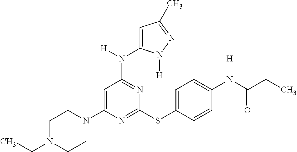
N1=C(SC2=CC=C(N(C(CC)=O)[H])C=C2)N=C(N(C2=CC(C)=NN2[H])[H])C=C1N1CCN(CC)CC1
